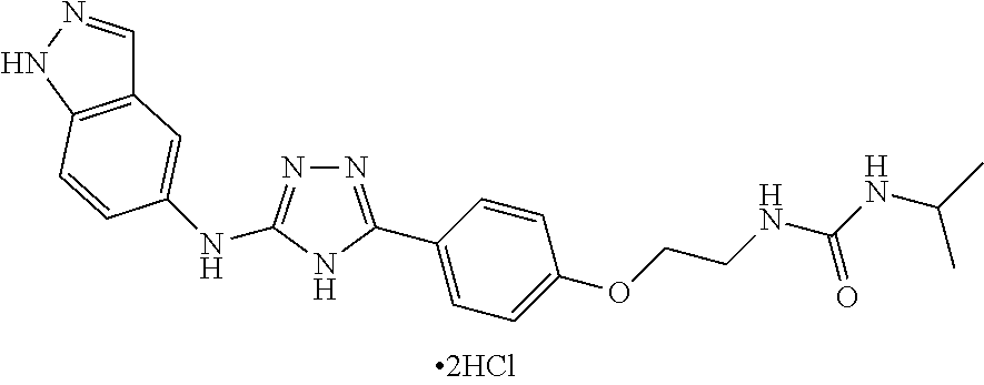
C12=C(NN=C1)C=CC(NC1=NN=C(C3=CC=C(OCCNC(NC(C)C)=O)C=C3)N1)=C2
